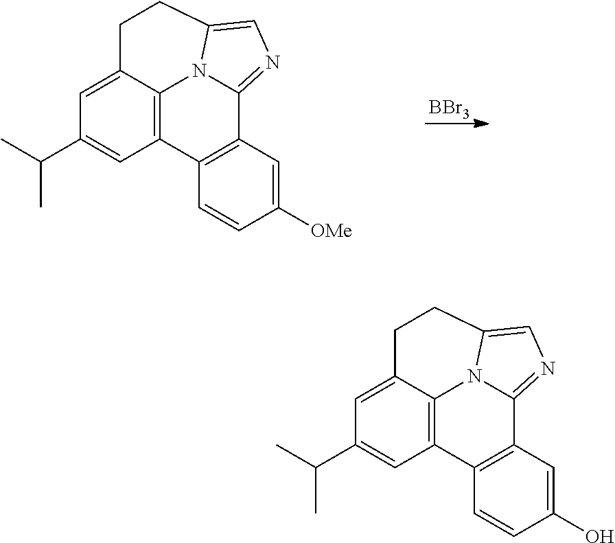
C12=C3C(=CC(C(C)C)=C1)CCC1=CN=C(C4=C2C=CC([OMe])=C4)N31.[BBr3].C12=C3C(=CC(C(C)C)=C1)CCC1=CN=C(C4=C2C=CC(O)=C4)N31
